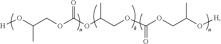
[H]OC(COC(OC(COC(OCC(O[H])C)=O)C)=O)C
